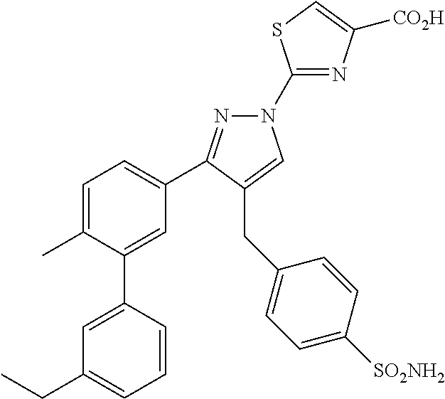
C1(N2N=C(C3=CC=C(C)C(C4=CC(CC)=CC=C4)=C3)C(CC3=CC=C([SO2NH2])C=C3)=C2)=NC([CO2H])=CS1
